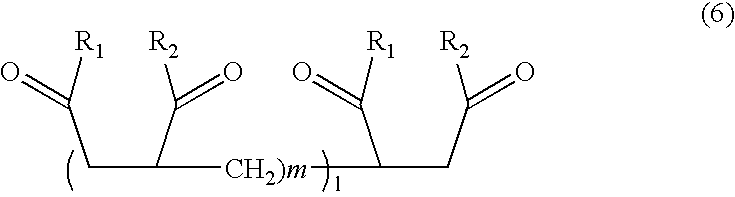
C(C(C(=O)[R2])[CH2)m]C(CC(=O)[R2])C(=O)[R1])C(=O)[R1]
